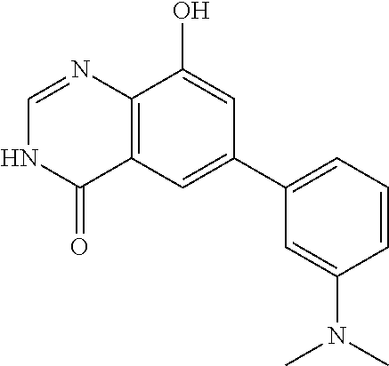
C12=C(C=C(C3=CC=CC(N(C)C)=C3)C=C1O)C(=O)NC=N2
